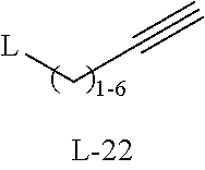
[L]CC#C
